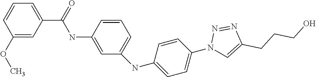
C1(OC)=CC(C(=O)NC2=CC(NC3=CC=C(N4C=C(CCCO)N=N4)C=C3)=CC=C2)=CC=C1
